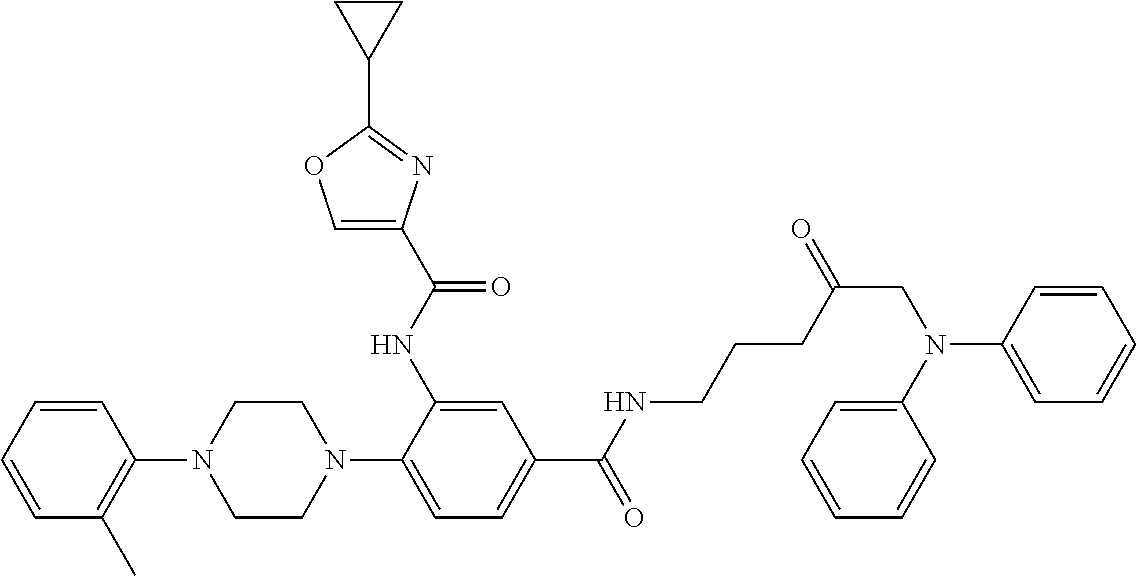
C1=CC(N2CCN(C3=CC=C(C(NCCCC(CN(C4=CC=CC=C4)C4=CC=CC=C4)=O)=O)C=C3NC(C3=COC(C4CC4)=N3)=O)CC2)=C(C)C=C1
